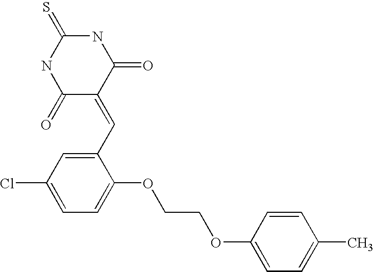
S=C1NC(=O)C(=CC2=CC(Cl)=CC=C2OCCOC2=CC=C(C)C=C2)C(=O)N1
